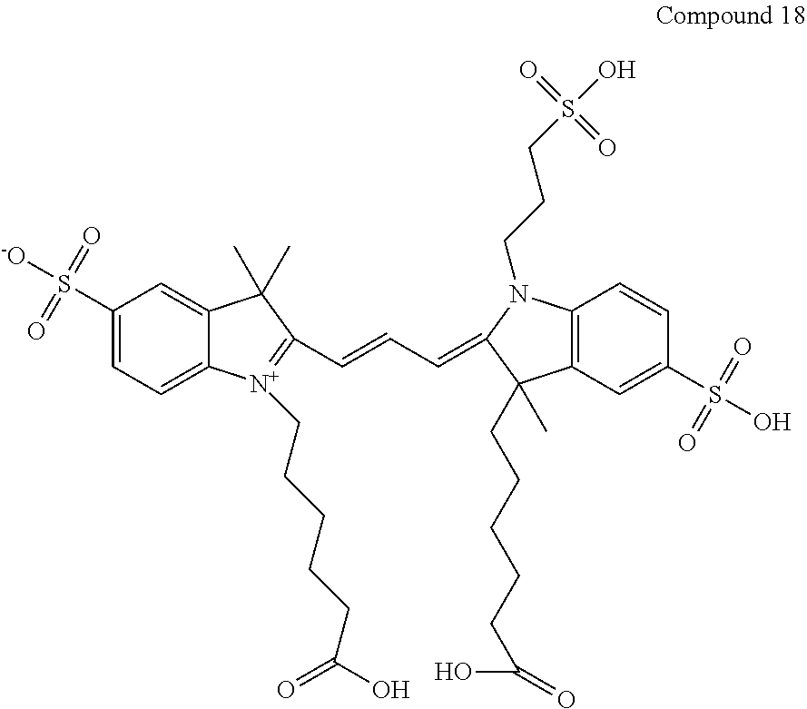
C1(S([-O])(=O)=O)=CC=C2C(=C1)C(C)(C)C(C=CC=C1N(CCCS(O)(=O)=O)C3=C(C1(C)CCCCCC(=O)O)C=C(S(O)(=O)=O)C=C3)=[N+]2CCCCCC(=O)O
